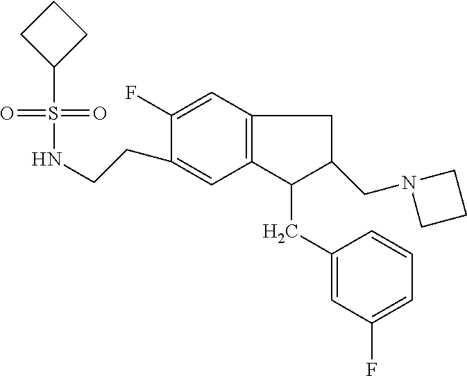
S(=O)(=O)(C1CCC1)NCCC1=CC2=C(C=C1F)CC(CN1CCC1)C2CC1=CC(F)=CC=C1
